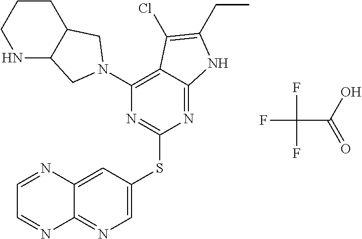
N1C2C(CCC1)CN(C1=C3C(=NC(SC4=CN=C5C(=C4)N=CC=N5)=N1)NC(CC)=C3Cl)C2.FC(C(O)=O)(F)F
